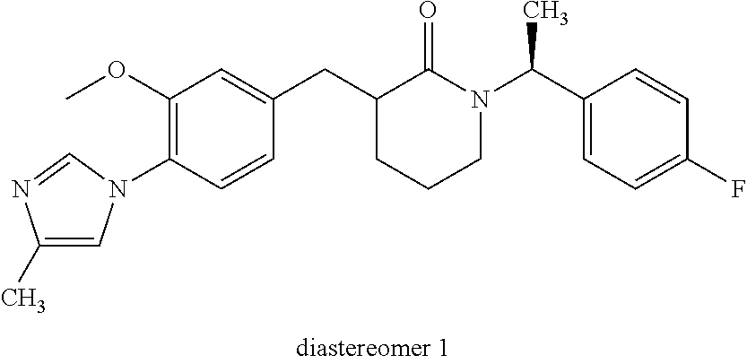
C1(OC)=C(N2C=C(C)N=C2)C=CC(CC2CCCN(C(C3=CC=C(F)C=C3)C)C2=O)=C1
